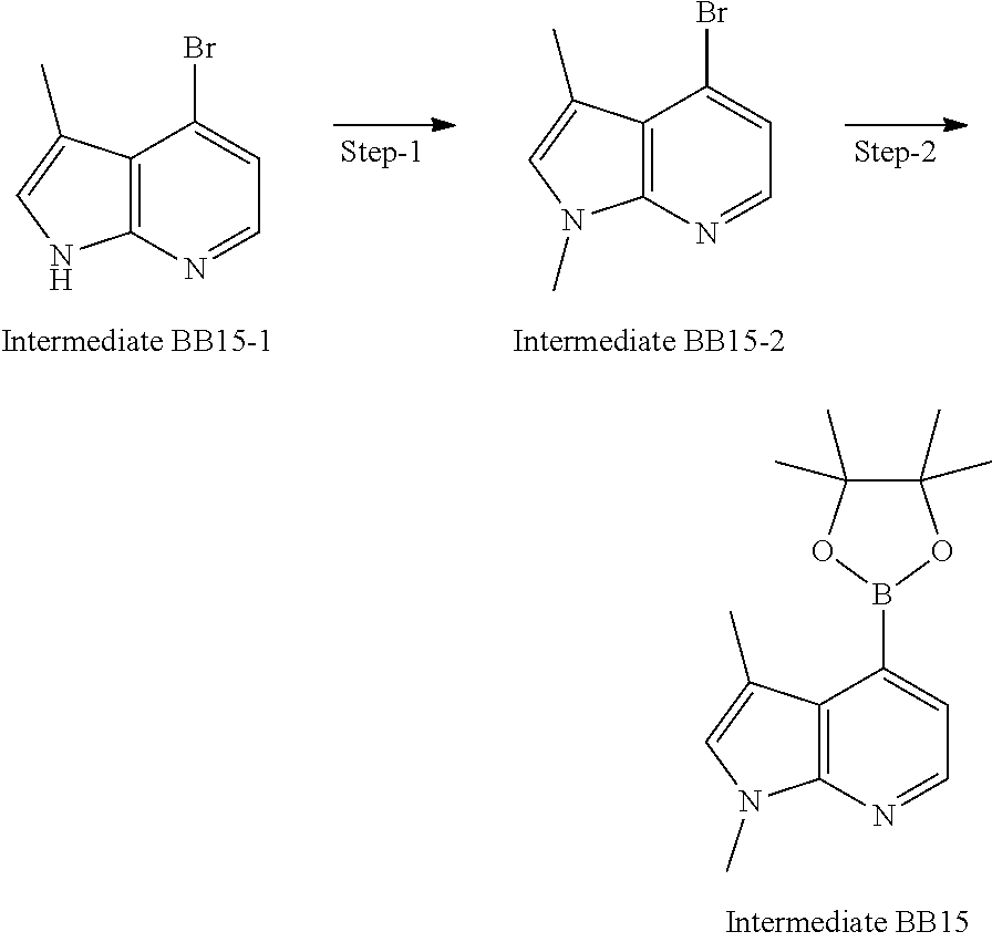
C12=C(N=CC=C1Br)NC=C2C.C12=C(N=CC=C1Br)N(C)C=C2C.C12=C(N=CC=C1B1OC(C)(C)C(C)(C)O1)N(C)C=C2C
